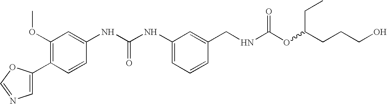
C1(C2=CN=CO2)=C(OC)C=C(NC(NC2=CC=CC(CNC(OC(CCCO)CC)=O)=C2)=O)C=C1
